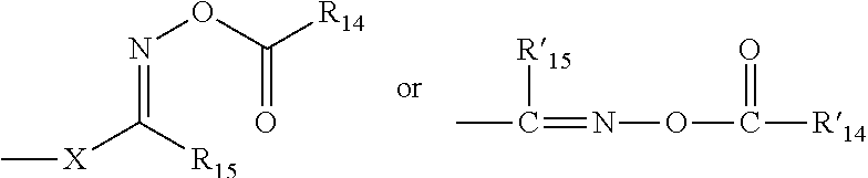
CC(=NOC([R14])=O)[R15].N(=C([R15])[X]C)OC(=O)[R14]
